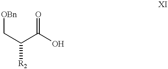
C(C(C(O)=O)[R2])[OBn]
